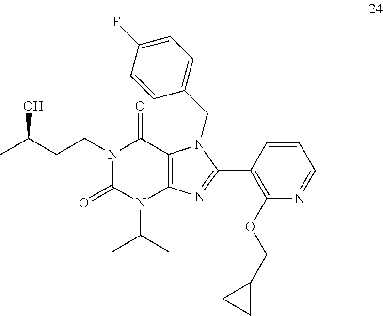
N1(CCC(C)O)C(=O)N(C(C)C)C2=C(C1=O)N(CC1=CC=C(F)C=C1)C(C1=C(OCC3CC3)N=CC=C1)=N2
